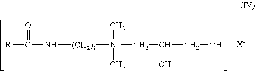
[N+](CC(CO)O)([(CH2)3]NC([R])=O)(C)C.[X-]
